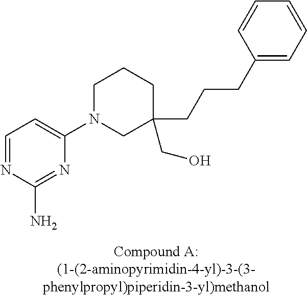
C1=NC(N)=NC(N2CC(CCCC3=CC=CC=C3)(CO)CCC2)=C1
